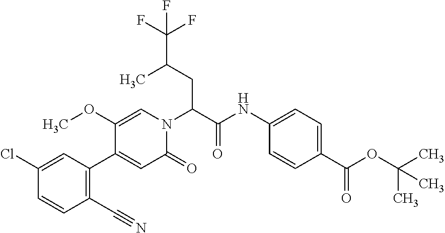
ClC1=CC(C2=CC(=O)N(C(C(NC3=CC=C(C(=O)OC(C)(C)C)C=C3)=O)CC(C(F)(F)F)C)C=C2OC)=C(C#N)C=C1
